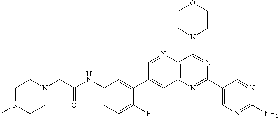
C1(NC(CN2CCN(C)CC2)=O)=CC=C(F)C(C2=CC3=C(N=C2)C(N2CCOCC2)=NC(C2=CN=C(N)N=C2)=N3)=C1
